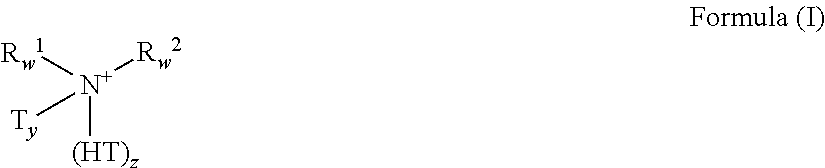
[N+]([(HT)z])([Rw1])([Rw2])[Ty]
